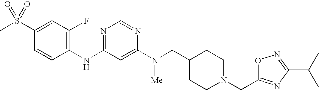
C1(S(C)(=O)=O)=CC(F)=C(NC2=NC=NC(N(CC3CCN(CC4=NC(C(C)C)=NO4)CC3)[Me])=C2)C=C1
